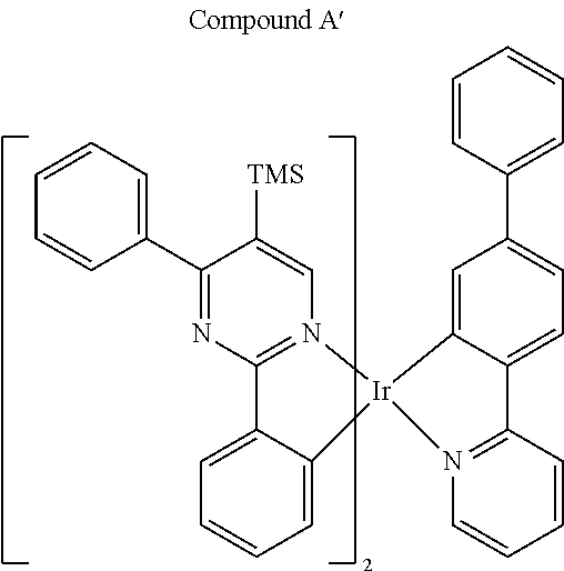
C1=CC=C(C2=NC3=N(C=C2[TMS])[Ir]2(C4=CC=CC=C34)C3=CC(C4=CC=CC=C4)=CC=C3C3=N2C=CC=C3)C=C1
